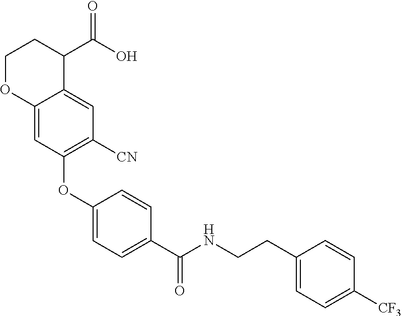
C1(OC2=C([CN])C=C3C(=C2)OCCC3C(O)=O)=CC=C(C(NCCC2=CC=C([CF3])C=C2)=O)C=C1
